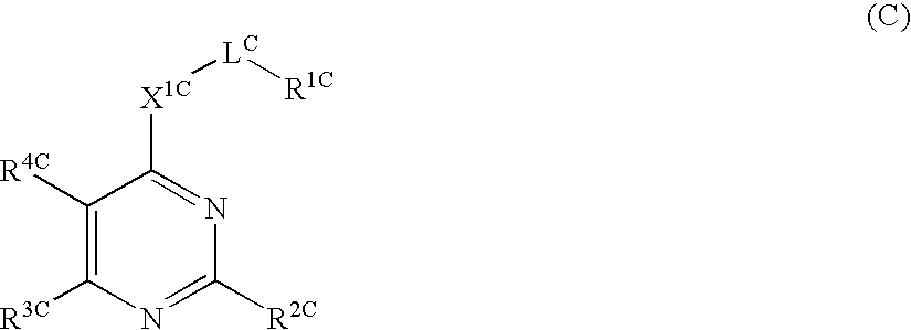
C1([R4C])=C([R3C])N=C([R2C])N=C1[X1C][LC][R1C]
